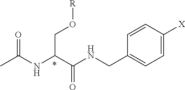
CC(NC(C(NCC1=CC=C([X])C=C1)=O)CO[R])=O
